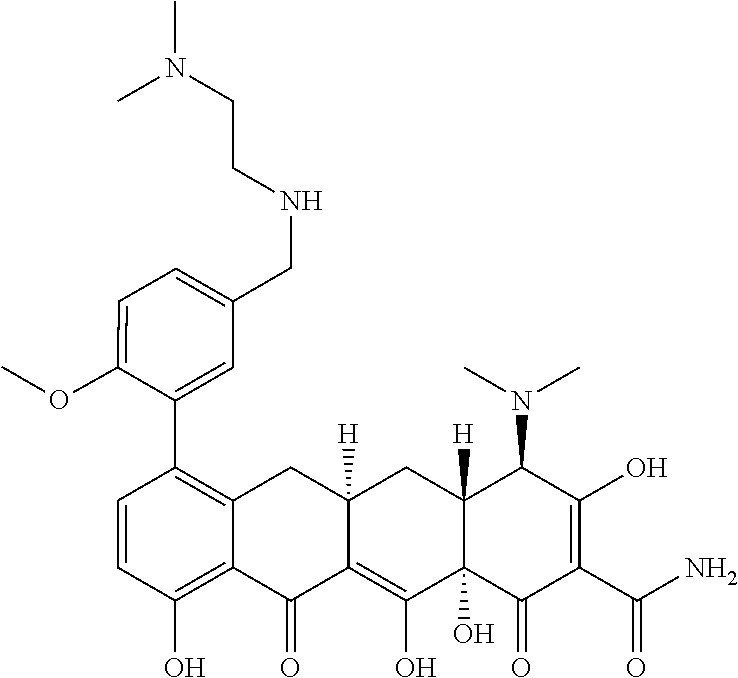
C1=CC(O)=C2C(=C1C1=CC(CNCCN(C)C)=CC=C1OC)CC1([H])C(=C(O)C3(O)C([H])(C1)C(N(C)C)C(O)=C(C(N)=O)C3=O)C2=O
